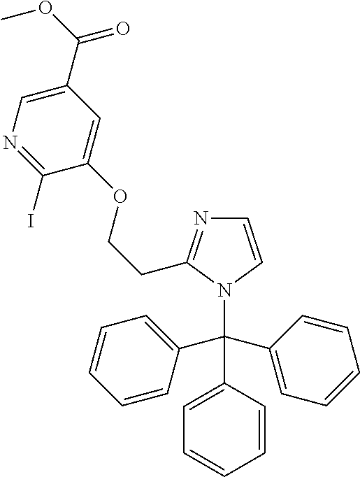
C1=CN(C(C2=CC=CC=C2)(C2=CC=CC=C2)C2=CC=CC=C2)C(CCOC2=CC(C(OC)=O)=CN=C2I)=N1
